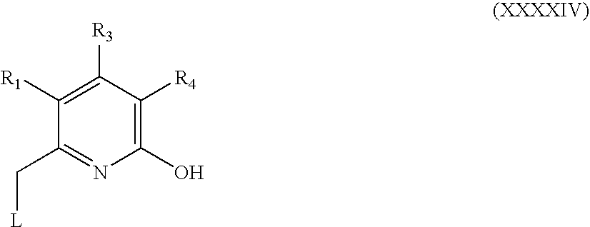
C1(O)=C([R4])C([R3])=C([R1])C(C[L])=N1
